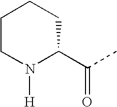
C1CN([H])C(C(C)=O)CC1
